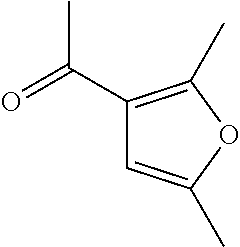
O=C(C1=C(C)OC(C)=C1)C
